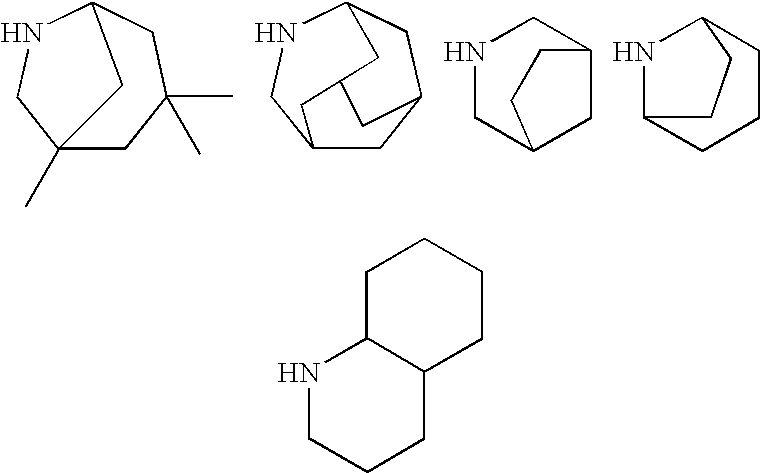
C12CC3CC(NC1)CC(C2)C3.N1CC2CC(C1)CC2.N1C2CCCC1CC2.C12(C)CC(C)(C)CC(NC1)C2.N1CCCC2C1CCCC2
